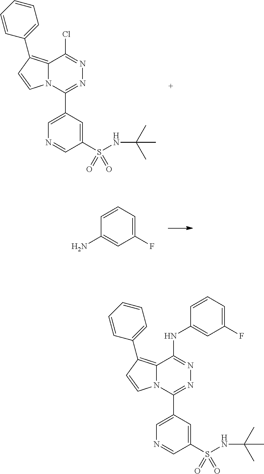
C12=C(C3=CC=CC=C3)C=CN1C(C1=CN=CC(S(NC(C)(C)C)(=O)=O)=C1)=NN=C2Cl.C1=CC=C(F)C=C1N.C12=C(C3=CC=CC=C3)C=CN1C(C1=CN=CC(S(NC(C)(C)C)(=O)=O)=C1)=NN=C2NC1=CC(F)=CC=C1
